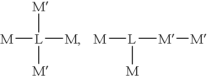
[M][L]([M])([M])[M].[M][L]([M][M])[M]
